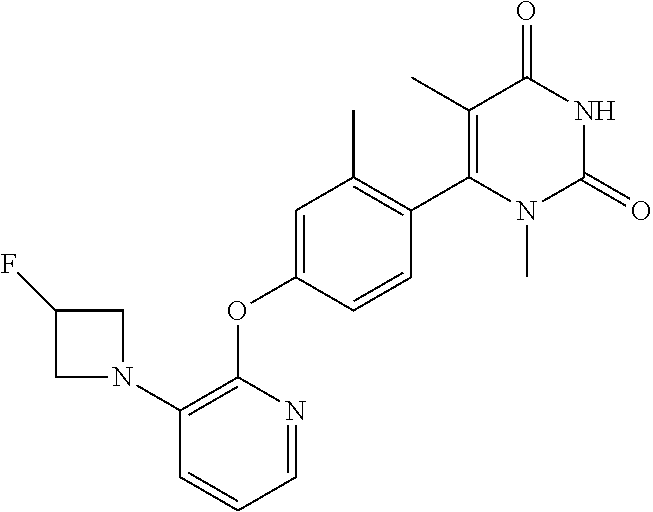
C1=NC(OC2=CC(C)=C(C3=C(C)C(=O)NC(=O)N3C)C=C2)=C(N2CC(F)C2)C=C1
